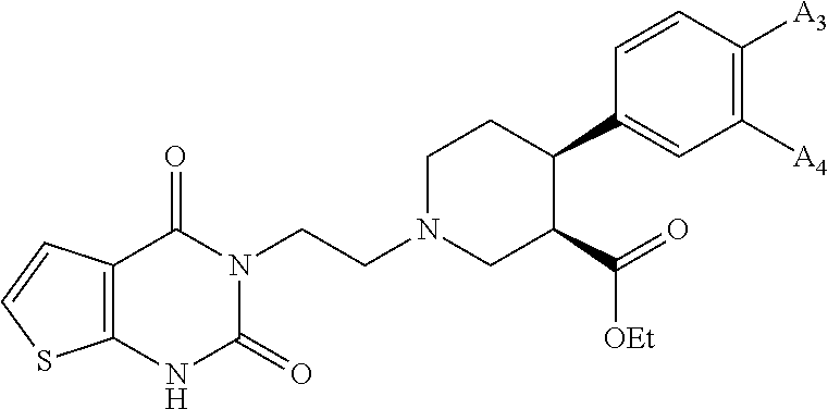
C12=C(C(=O)N(CCN3CC(C(=O)[OEt])C(C4=CC([A4])=C([A3])C=C4)CC3)C(=O)N1)C=CS2
